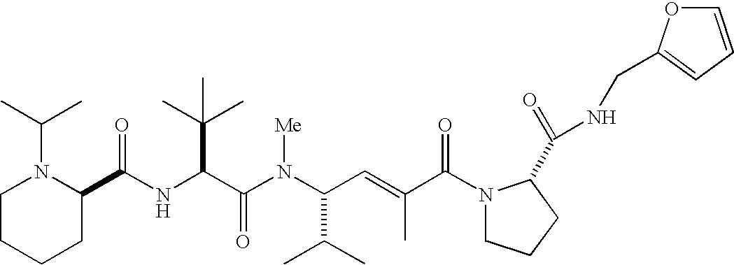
N(C(C(N(C(C(C)C)C=C(C)C(N1CCCC1C(=O)NCC1=CC=CO1)=O)[Me])=O)C(C)(C)C)C(C1N(C(C)C)CCCC1)=O
